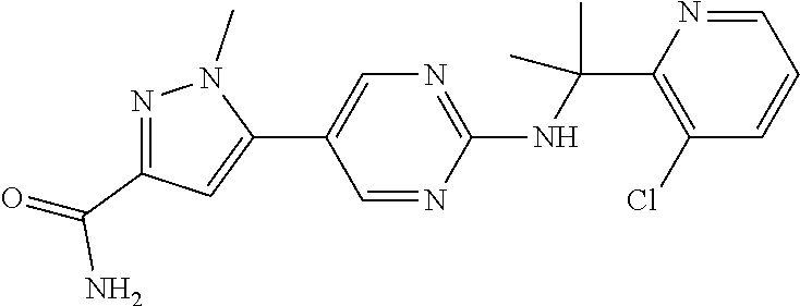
C1(C2=CN=C(NC(C)(C)C3=C(Cl)C=CC=N3)N=C2)=CC(C(=O)N)=NN1C
